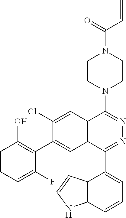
C1CN(C2=NN=C(C3=CC=CC4=C3C=CN4)C3=C2C=C(Cl)C(C2=C(O)C=CC=C2F)=C3)CCN1C(=O)C=C
